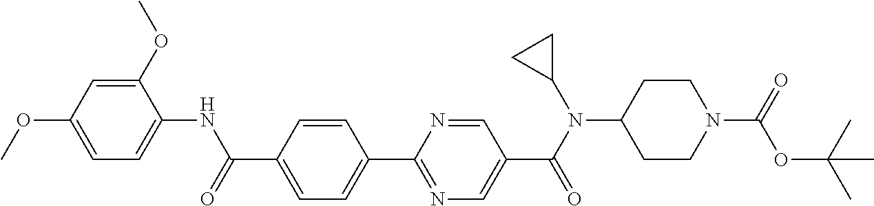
C1(C(=O)NC2=CC=C(OC)C=C2OC)=CC=C(C2=NC=C(C(N(C3CC3)C3CCN(C(=O)OC(C)(C)C)CC3)=O)C=N2)C=C1
